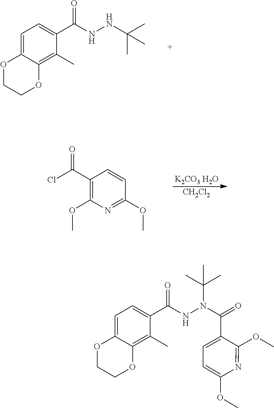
C1(C)=C2C(=CC=C1C(NN(C(=O)C1=CC=C(OC)N=C1OC)C(C)(C)C)=O)OCCO2.C1(C)=C2C(=CC=C1C(NNC(C)(C)C)=O)OCCO2.C1(OC)=C(C(Cl)=O)C=CC(OC)=N1.[K2CO3 H2O].[CH2Cl2]
